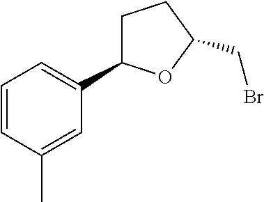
C1=CC(C)=CC(C2CCC(CBr)O2)=C1
